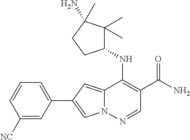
N12C(=CC(C3=CC=CC([NC])=C3)=C1)C(NC1C(C)(C)C(N)(C)CC1)=C(C(N)=O)C=N2
